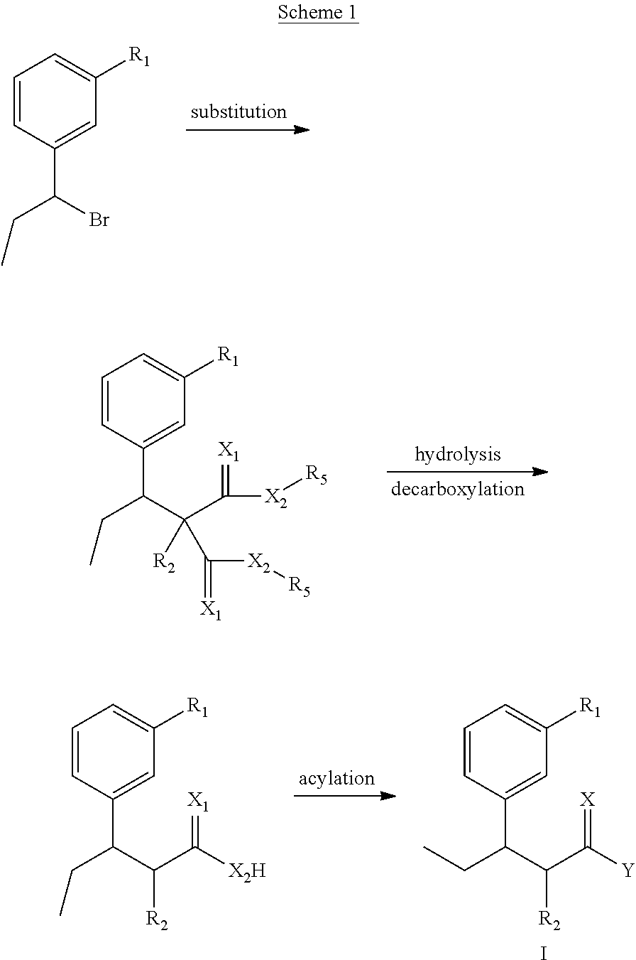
C1=CC(C(CC)Br)=CC([R1])=C1.C1=CC(C(CC)C(C([X2][R5])=[X1])([R2])C([X2][R5])=[X1])=CC([R1])=C1.C1=CC(C(CC)C(C([Y])=[X])[R2])=CC([R1])=C1.I.C1=CC(C(CC)C(C([X2H])=[X1])[R2])=CC([R1])=C1
